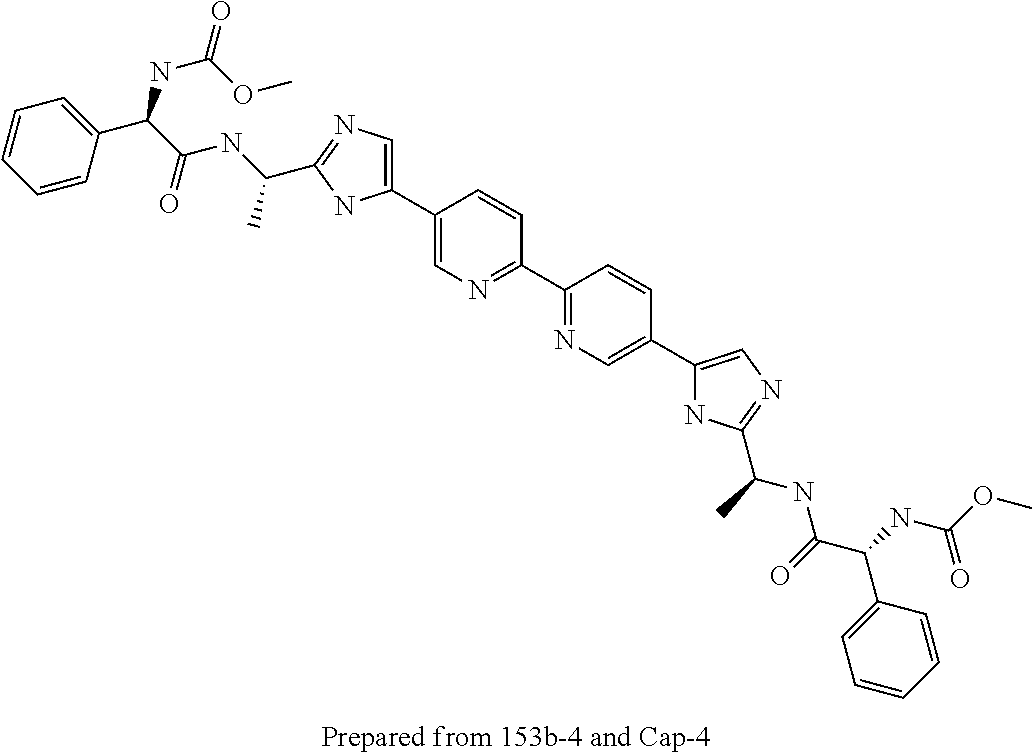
C1=CC(C2=NC=C(C3=CN=C(C(C)NC(C(NC(OC)=O)C4=CC=CC=C4)=O)N3)C=C2)=NC=C1C1=CN=C(C(NC(C(NC(=O)OC)C2=CC=CC=C2)=O)C)N1
